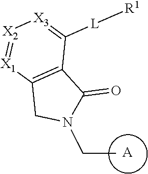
N1(CC)CC2=C(C([L][R1])=[X3][X2]=[X1]2)C1=O.[A]
